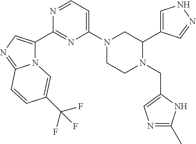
C1=C(C2CN(C3=CC=NC(C4=CN=C5N4C=C(C(F)(F)F)C=C5)=N3)CCN2CC2=CN=C(C)N2)C=NN1
